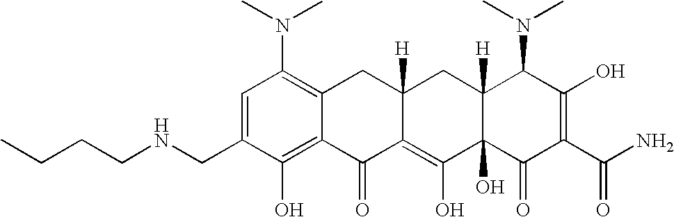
C1=C(CNCCCC)C(O)=C2C(=C1N(C)C)CC1([H])C(=C(O)C3(O)C([H])(C1)C(N(C)C)C(O)=C(C(N)=O)C3=O)C2=O
